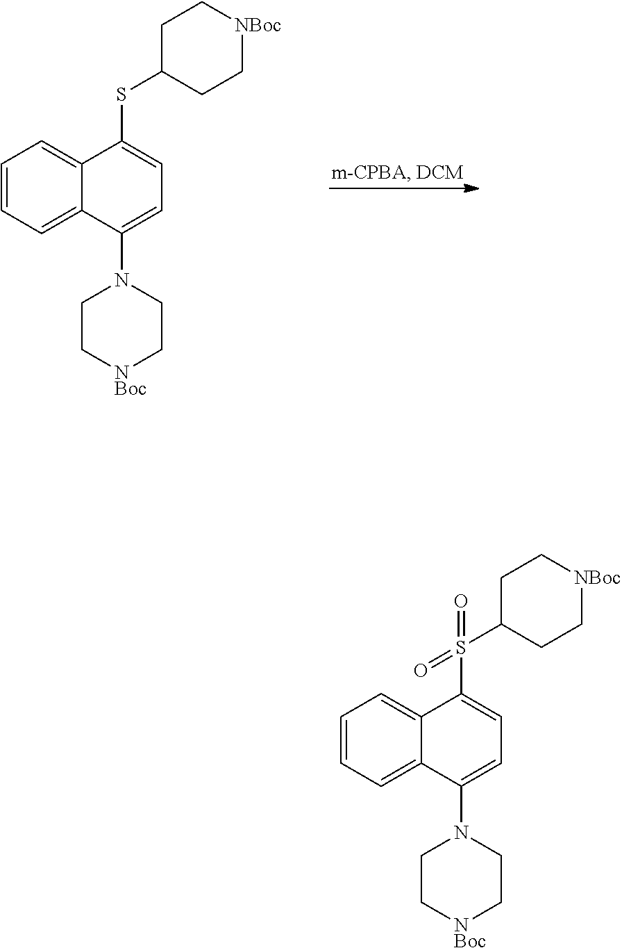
C1=CC=C2C(=C1)C(SC1CC[NBoc]CC1)=CC=C2N1CC[NBoc]CC1.C1=CC=C2C(=C1)C(S(C1CC[NBoc]CC1)(=O)=O)=CC=C2N1CC[NBoc]CC1
